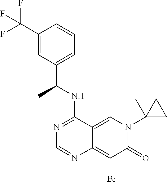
C12=CN(C3(C)CC3)C(=O)C(Br)=C1N=CN=C2NC(C1=CC=CC(C(F)(F)F)=C1)C
